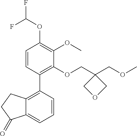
C1=CC(C2=C3C(=CC=C2)C(=O)CC3)=C(OCC2(COC)COC2)C(OC)=C1OC(F)F
